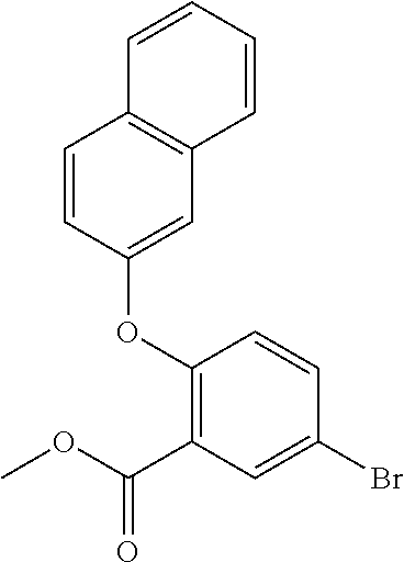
O(C1=C(C(OC)=O)C=C(Br)C=C1)C1=CC2=C(C=C1)C=CC=C2
